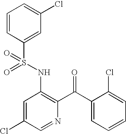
C1=CC(S(NC2=C(C(C3=CC=CC=C3Cl)=O)N=CC(Cl)=C2)(=O)=O)=CC(Cl)=C1
